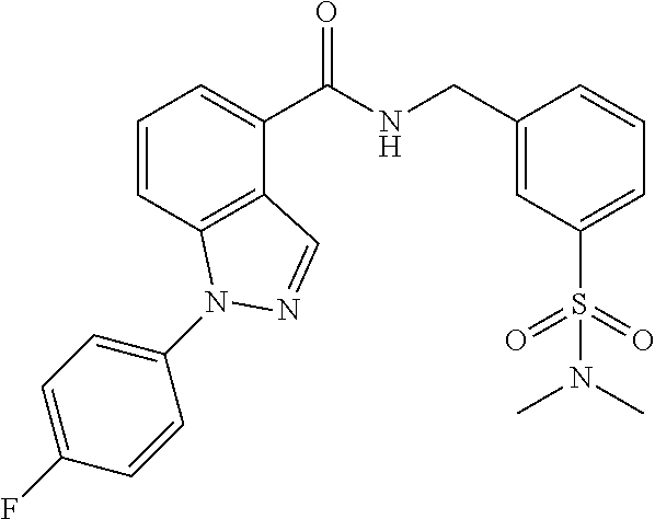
C1=CC2=C(C(C(NCC3=CC(S(=O)(=O)N(C)C)=CC=C3)=O)=C1)C=NN2C1=CC=C(F)C=C1
